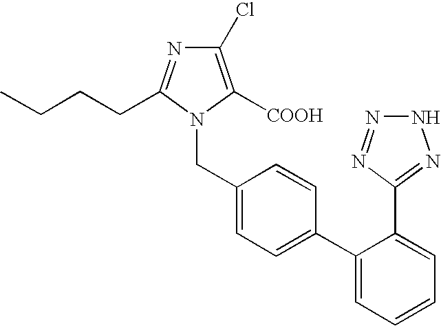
C1(Cl)=C([COOH])N(CC2=CC=C(C3=CC=CC=C3C3=NNN=N3)C=C2)C(CCCC)=N1
